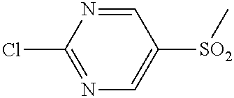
C1(Cl)=NC=C([SO2]C)C=N1
